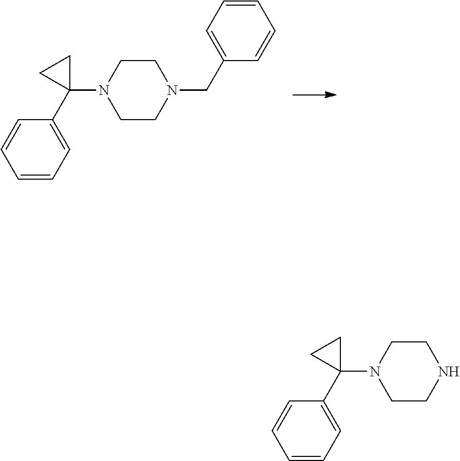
C1=CC=C(C2(N3CCN(CC4=CC=CC=C4)CC3)CC2)C=C1.C1=CC=C(C2(N3CCNCC3)CC2)C=C1
